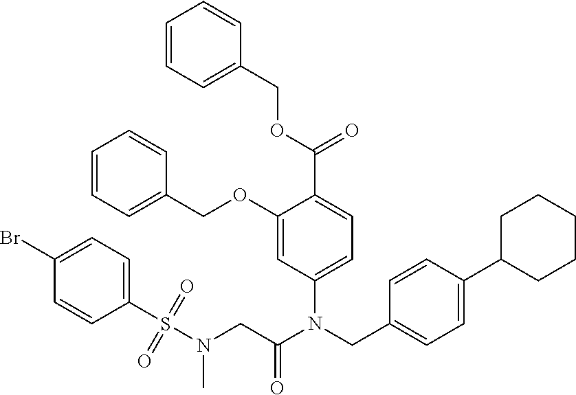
C1=C(N(CC2=CC=C(C3CCCCC3)C=C2)C(CN(S(C2=CC=C(Br)C=C2)(=O)=O)C)=O)C=C(OCC2=CC=CC=C2)C(C(OCC2=CC=CC=C2)=O)=C1
